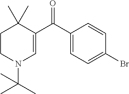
C1CN(C(C)(C)C)C=C(C(C2=CC=C(Br)C=C2)=O)C1(C)C
